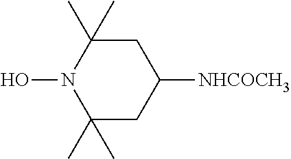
C1(C)(C)N(O)C(C)(C)CC([NHCOCH3])C1
